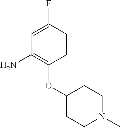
C1(N)=C(OC2CCN(C)CC2)C=CC(F)=C1
